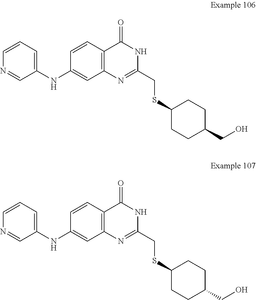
C1(CSC2CCC(CO)CC2)=NC2=C(C=CC(NC3=CC=CN=C3)=C2)C(=O)N1.C1=NC=CC=C1NC1=CC2=C(C=C1)C(=O)NC(CSC1CCC(CO)CC1)=N2
